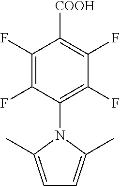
C1(F)=C(F)C(N2C(C)=CC=C2C)=C(F)C(F)=C1[COOH]
